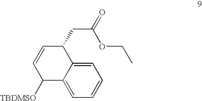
C1=C2C(=CC=C1)C([TBDMSO])C=CC2CC(=O)OCC
